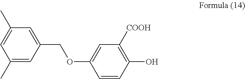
C1=CC(O)=C([COOH])C=C1OCC1=CC(C)=CC(C)=C1
